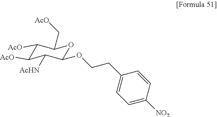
C1([AcO])C([AcO])C([AcHN])C(OCCC2=CC=C([NO2])C=C2)OC1C[AcO]
